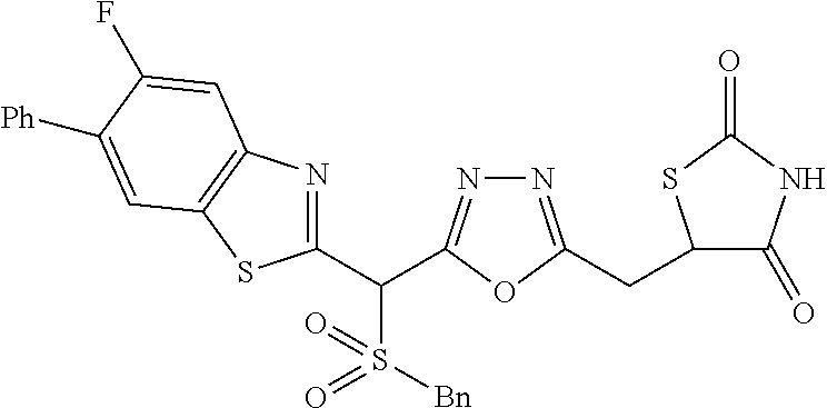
C1(C(S([Bn])(=O)=O)C2=NN=C(CC3C(=O)NC(=O)S3)O2)=NC2=C(S1)C=C([Ph])C(F)=C2
